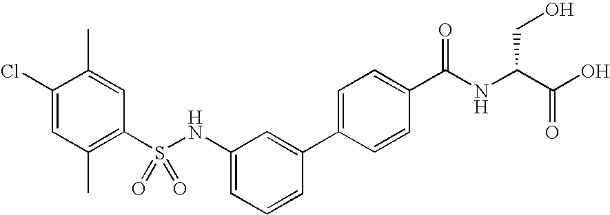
C1(Cl)=CC(C)=C(S(NC2=CC=CC(C3=CC=C(C(=O)NC(CO)C(O)=O)C=C3)=C2)(=O)=O)C=C1C
